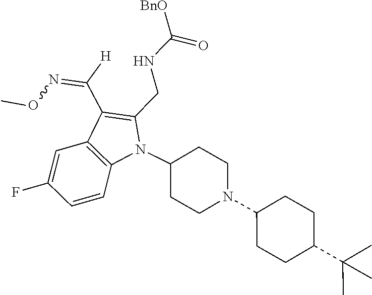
N1(C2CCN(C3CCC(C(C)(C)C)CC3)CC2)C(CNC([BnO])=O)=C(C([H])=NOC)C2=C1C=CC(F)=C2
